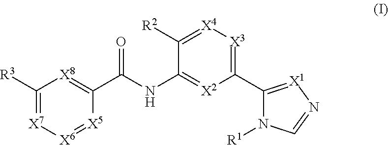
C1([R3])=[X7][X6]=[X5]C(C(NC2=[X2]C(C3=[X1]N=CN3[R1])=[X3][X4]=C2[R2])=O)=[X8]1
